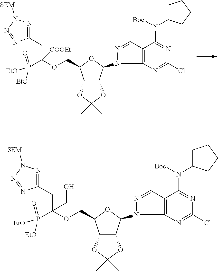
C12C(C(N3N=CC4=C3N=C(Cl)N=C4N(C3CCCC3)[Boc])OC1COC(P([EtO])(=O)[EtO])([COOEt])CC1=NN([SEM])N=N1)OC(C)(C)O2.C12C(C(N3N=CC4=C3N=C(Cl)N=C4N(C3CCCC3)[Boc])OC1COC(P([EtO])(=O)[EtO])(CO)CC1=NN([SEM])N=N1)OC(C)(C)O2
